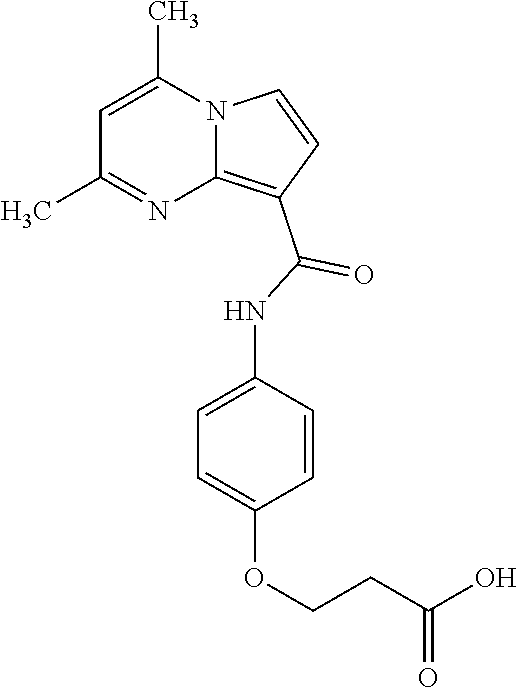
C1=C(C)N2C(=C(C(NC3=CC=C(OCCC(O)=O)C=C3)=O)C=C2)N=C1C
